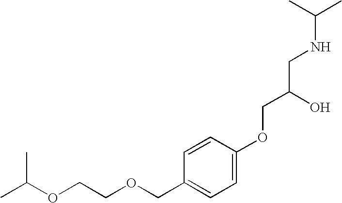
CC(OCCOCC1=CC=C(OCC(CNC(C)C)O)C=C1)C
